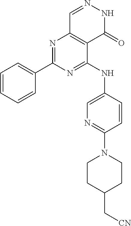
N1=C(C2=CC=CC=C2)N=C(NC2=CN=C(N3CCC(C[CN])CC3)C=C2)C2=C1C=NNC2=O
